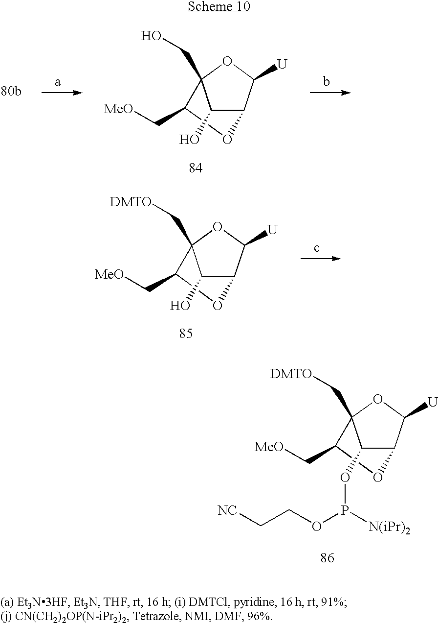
C1(C[MeO])OC2C(OP(OCC[NC])[N(iPr)2])C1(C[DMTO])OC2[U].C1(C[MeO])OC2C(O)C1(CO)OC2[U].C1(C[MeO])OC2C(O)C1(C[DMTO])OC2[U]
